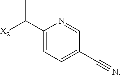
C1(C(C)[X2])=CC=C(C#N)C=N1
